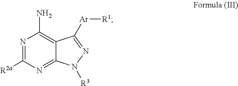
N1=C([R2a])N=C2C(=C1N)C([Ar][R1])=NN2[R3]
